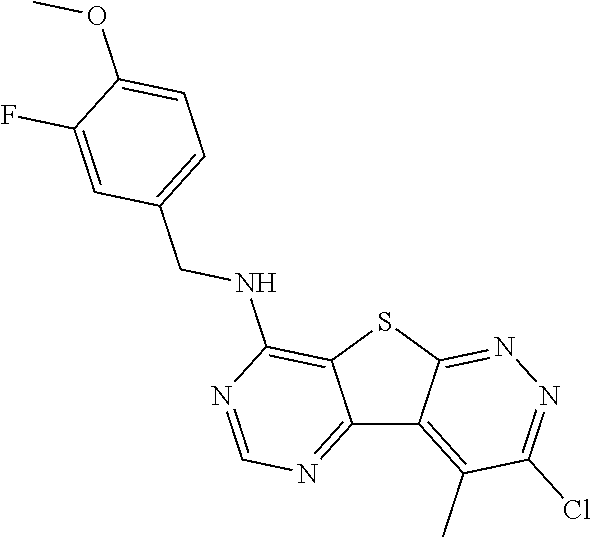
C12=NC=NC(NCC3=CC=C(OC)C(F)=C3)=C1SC1=NN=C(Cl)C(C)=C21
